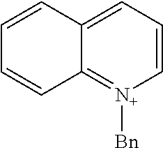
C1=CC=C2C(=[N+]1[Bn])C=CC=C2
